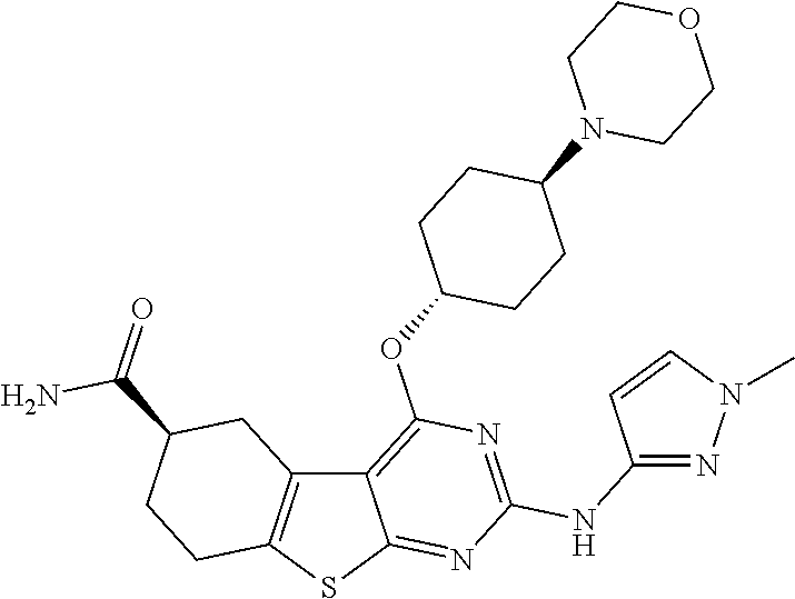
C12=C(SC3=NC(NC4=NN(C)C=C4)=NC(OC4CCC(N5CCOCC5)CC4)=C13)CCC(C(=O)N)C2
